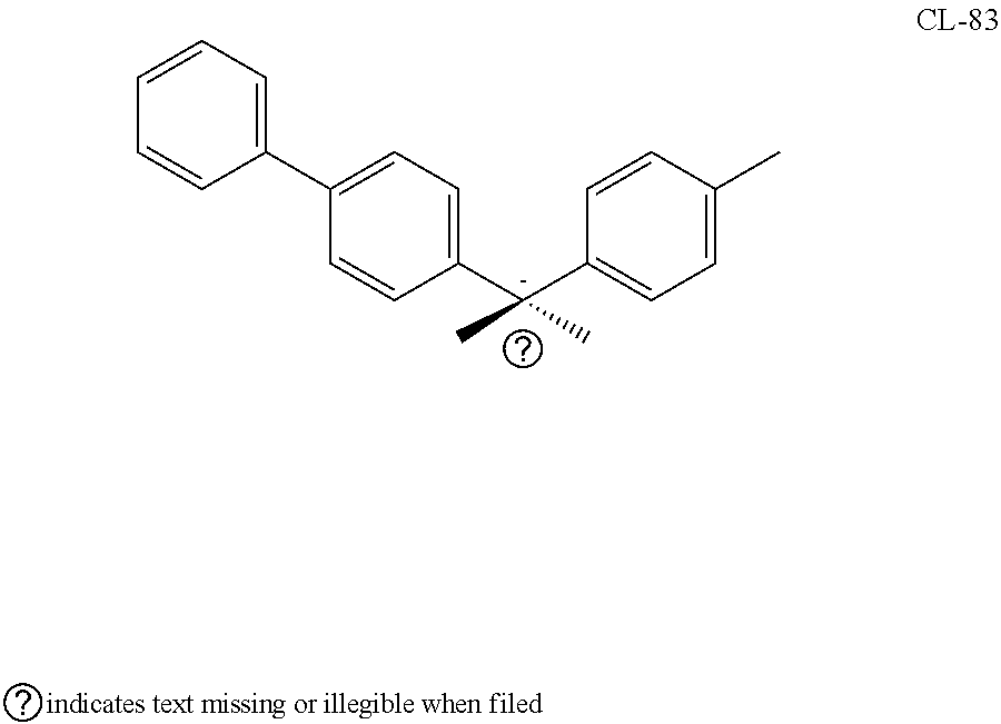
C1([C-](C2=CC=C(C)C=C2)(C)C)=CC=C(C2=CC=CC=C2)C=C1
